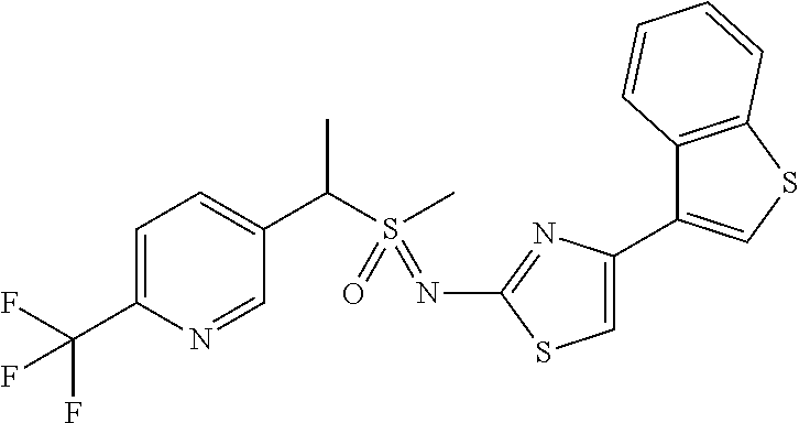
C1=C(C(F)(F)F)N=CC(C(S(C)(=O)=NC2=NC(C3=CSC4=C3C=CC=C4)=CS2)C)=C1
